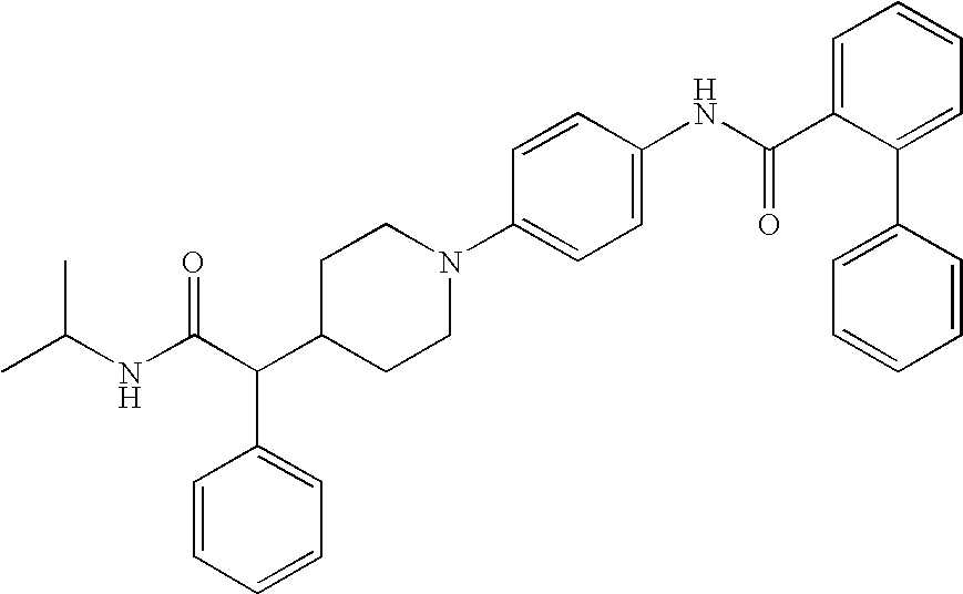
CC(NC(C(C1CCN(C2=CC=C(NC(C3=CC=CC=C3C3=CC=CC=C3)=O)C=C2)CC1)C1=CC=CC=C1)=O)C
